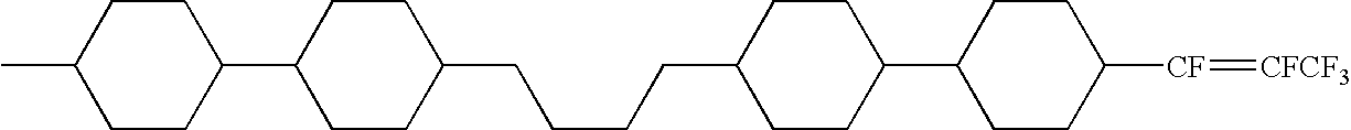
C1CC([CF]=[CFCF3])CCC1C1CCC(CCCCC2CCC(C3CCC(C)CC3)CC2)CC1
